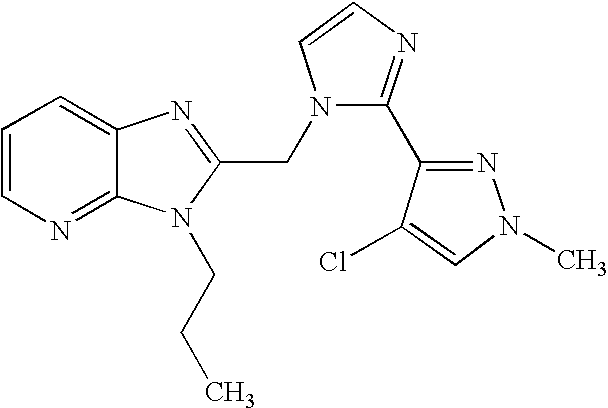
C1=CN=C2C(=C1)N=C(CN1C(C3=NN(C)C=C3Cl)=NC=C1)N2CCC
